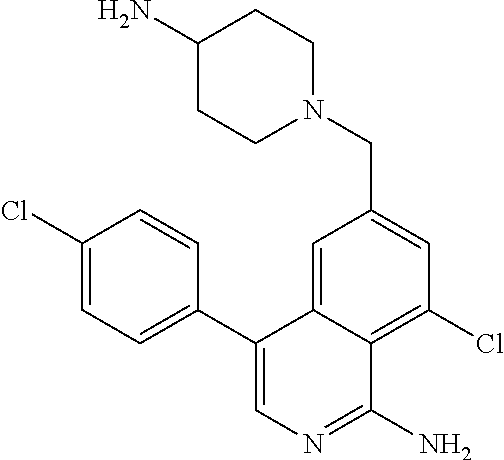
N1(CC2=CC(Cl)=C3C(=C2)C(C2=CC=C(Cl)C=C2)=CN=C3N)CCC(N)CC1
